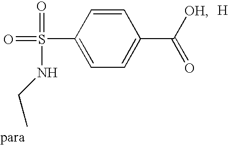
O=S(=O)(NCC)C1=CC=C(C([OH])=O)C=C1.[H]
